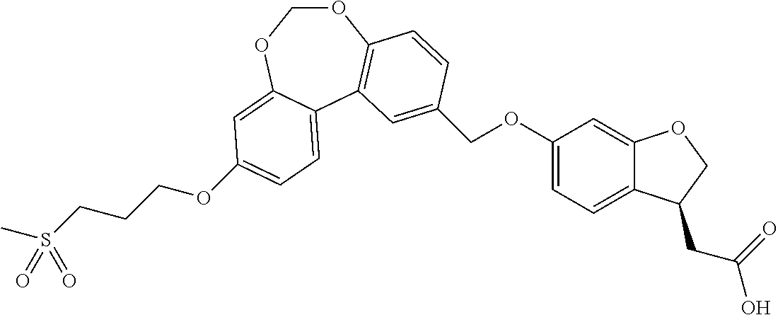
O1COC2=CC(OCCCS(C)(=O)=O)=CC=C2C2=C1C=CC(COC1=CC=C3C(=C1)OCC3CC(=O)O)=C2
